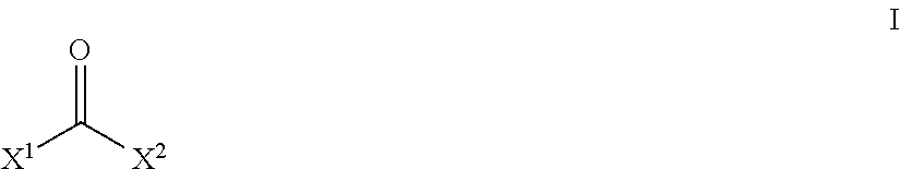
O=C([X2])[X1]
